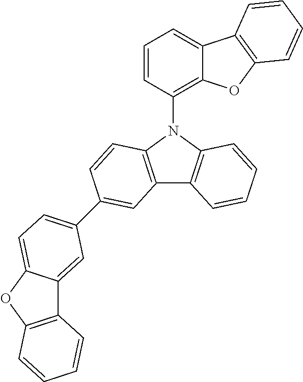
C1=CC(N2C3=C(C4=C2C=CC=C4)C=C(C2=CC=C4C(=C2)C2=C(O4)C=CC=C2)C=C3)=C2C(=C1)C1=C(O2)C=CC=C1
